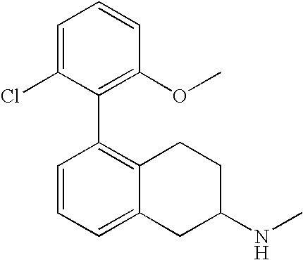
C1(C2=C3C(=CC=C2)CC(NC)CC3)=C(OC)C=CC=C1Cl
